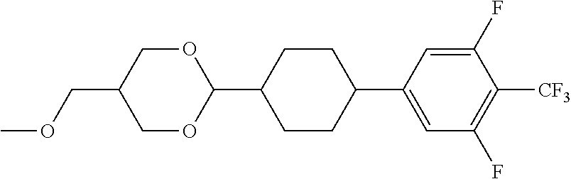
COCC1COC(C2CCC(C3=CC(F)=C([CF3])C(F)=C3)CC2)OC1
